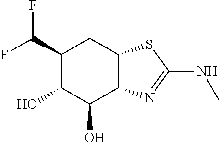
C1(C(F)F)C(O)C(O)C2C(C1)SC(NC)=N2
